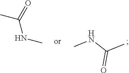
CNC(C)=O.CNC(C)=O
